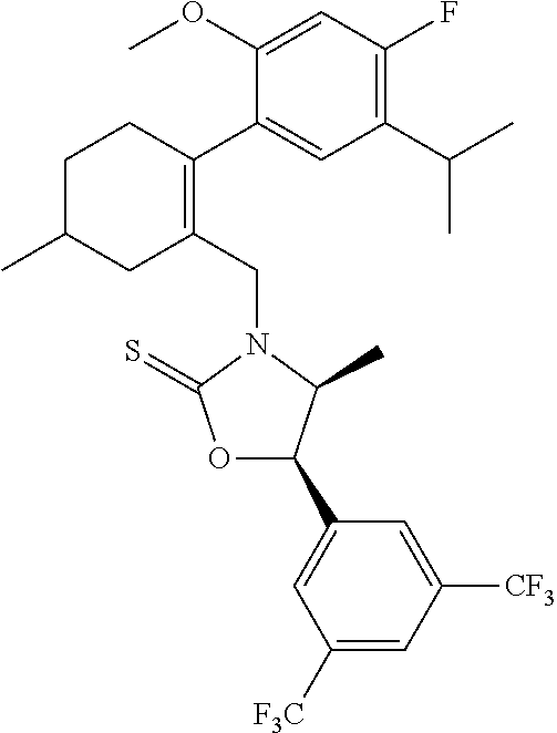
C1(CN2C(=S)OC(C3=CC([F3C])=CC([CF3])=C3)C2C)=C(C2=CC(C(C)C)=C(F)C=C2OC)CCC(C)C1
